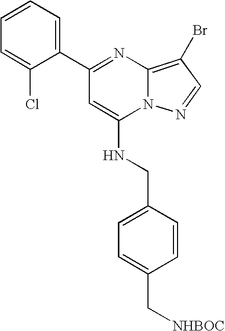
C1(C2=NC3=C(Br)C=NN3C(NCC3=CC=C(C[NHBOC])C=C3)=C2)=CC=CC=C1Cl
